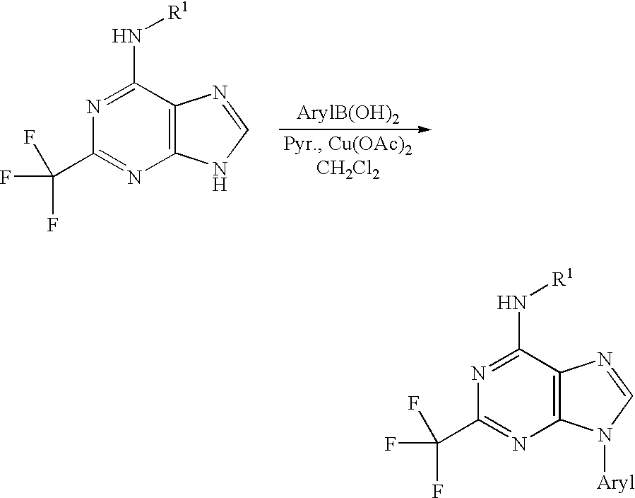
C1(C(F)(F)F)=NC2=C(C(N[R1])=N1)N=CN2.C1(C(F)(F)F)=NC2=C(C(N[R1])=N1)N=CN2[Aryl]
